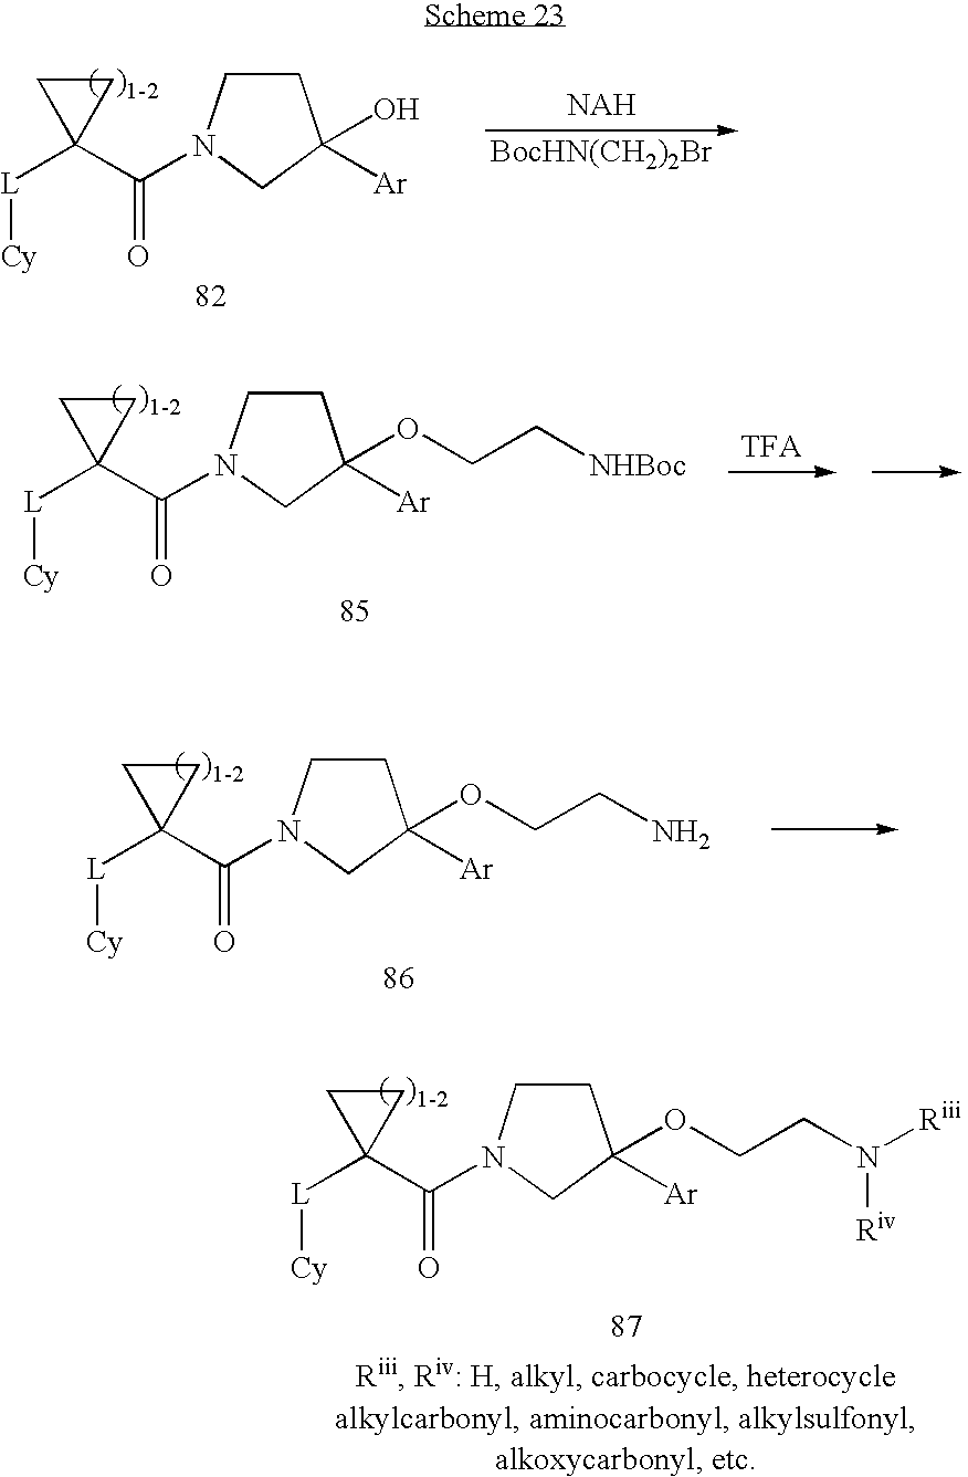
C1CC1([L][Cy])C(=O)N1CC(O)([Ar])CC1.[BocHN(CH2)2Br].[TFA].C1CC1([L][Cy])C(=O)N1CC(OCC[NHBoc])([Ar])CC1.C1CC1([L][Cy])C(=O)N1CC(OCCN)([Ar])CC1.C1CC1([L][Cy])C(=O)N1CC(OCCN([Riii])[Riv])([Ar])CC1
